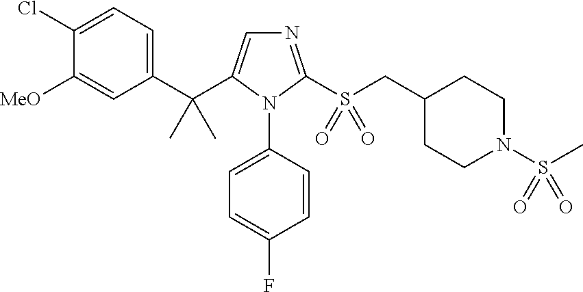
N1=C(S(CC2CCN(S(C)(=O)=O)CC2)(=O)=O)N(C2=CC=C(F)C=C2)C(C(C2=CC=C(Cl)C([MeO])=C2)(C)C)=C1
